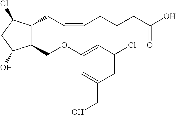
C1(COC2=CC(Cl)=CC(CO)=C2)C(CC=CCCCC(O)=O)C(Cl)CC1O
